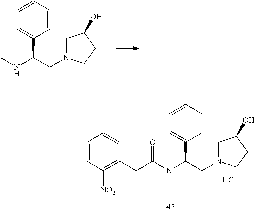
C1=CC=CC=C1C(N(C(CC1=C([NO2])C=CC=C1)=O)C)CN1CC(O)CC1.Cl.C1=CC=CC=C1C(NC)CN1CC(O)CC1
